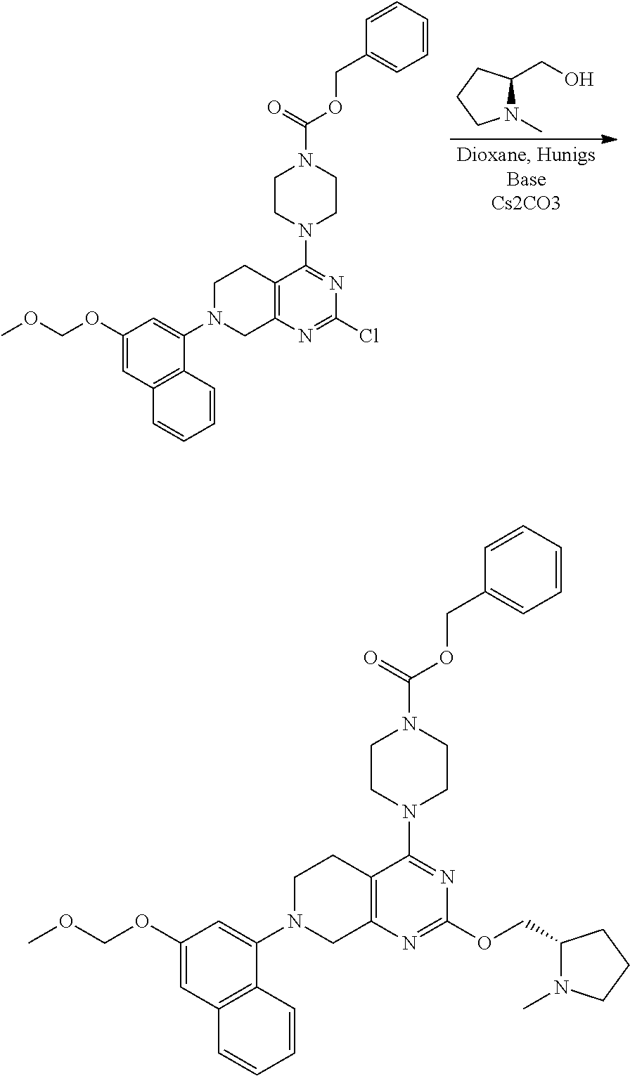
N1(C)C(CO)CCC1.N1(C2=CC(OCOC)=CC3=C2C=CC=C3)CC2=C(CC1)C(N1CCN(C(=O)OCC3=CC=CC=C3)CC1)=NC(Cl)=N2.N1(C2=CC(OCOC)=CC3=C2C=CC=C3)CC2=C(CC1)C(N1CCN(C(=O)OCC3=CC=CC=C3)CC1)=NC(OCC1N(C)CCC1)=N2
